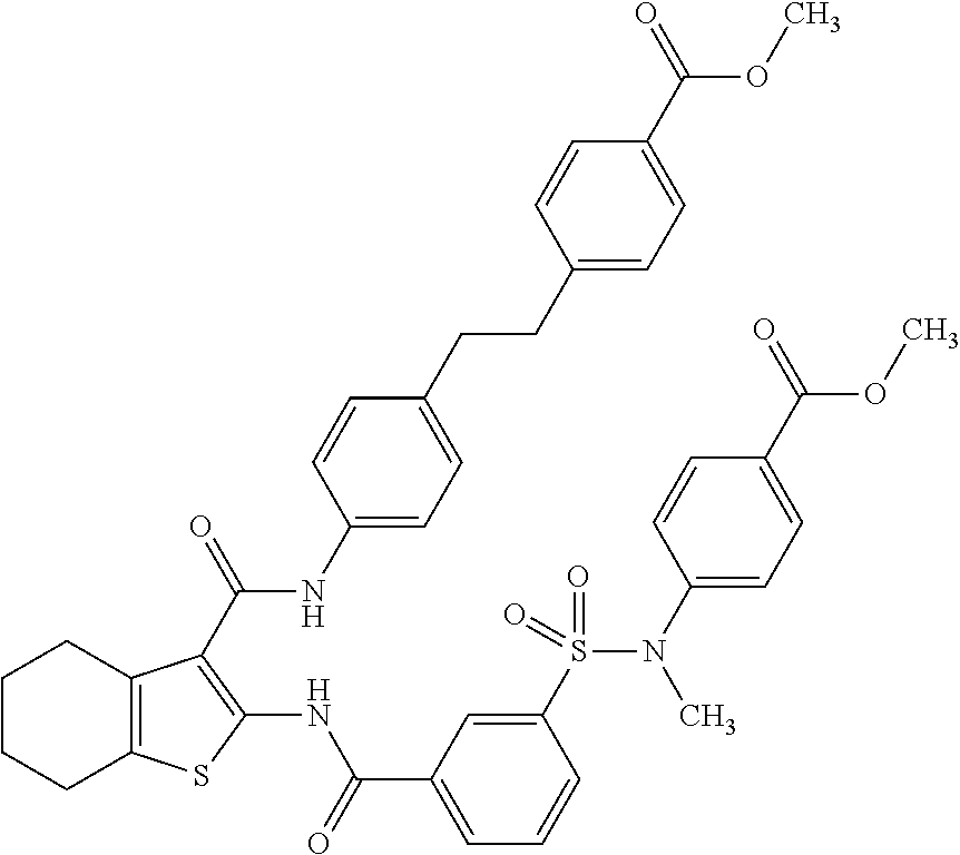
C1CCC2=C(C1)C(C(=O)NC1=CC=C(CCC3=CC=C(C(=O)OC)C=C3)C=C1)=C(NC(C1=CC=CC(S(=O)(=O)N(C3=CC=C(C(=O)OC)C=C3)C)=C1)=O)S2
